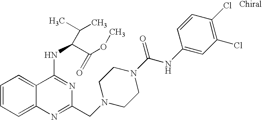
C1=CC=C2C(=C1)C(NC(C(OC)=O)C(C)C)=NC(CN1CCN(C(NC3=CC(Cl)=C(Cl)C=C3)=O)CC1)=N2
